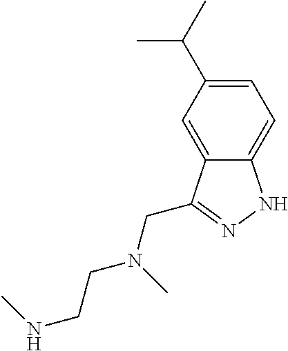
C1=C(C(C)C)C=C2C(=C1)NN=C2CN(CCNC)C
